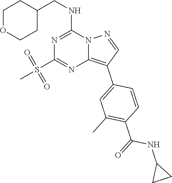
C1(CNC2=NC(S(=O)(=O)C)=NC3=C(C4=CC(C)=C(C(=O)NC5CC5)C=C4)C=NN23)CCOCC1
